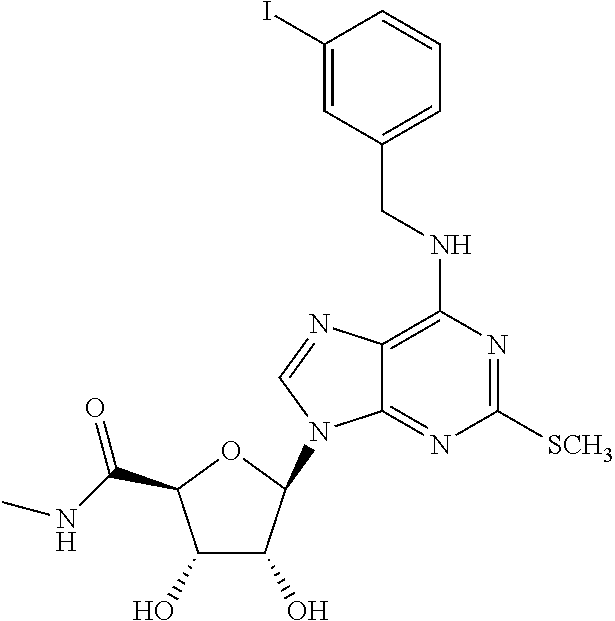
C1(O)C(O)C(N2C3=NC([SCH3])=NC(NCC4=CC=CC(I)=C4)=C3N=C2)OC1C(NC)=O
